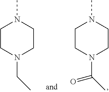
C(C)(=O)N1CCN(C)CC1.C(C)N1CCN(C)CC1
